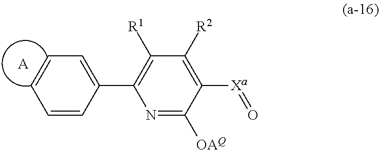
C1(C2=C([R1])C([R2])=C([Xa]=O)C([OAQ])=N2)=CC=CC=C1.[A]
